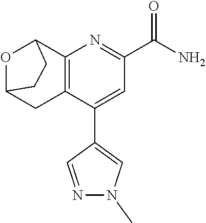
C12=C(C(C3=CN(C)N=C3)=CC(C(N)=O)=N1)CC1OC2CC1
